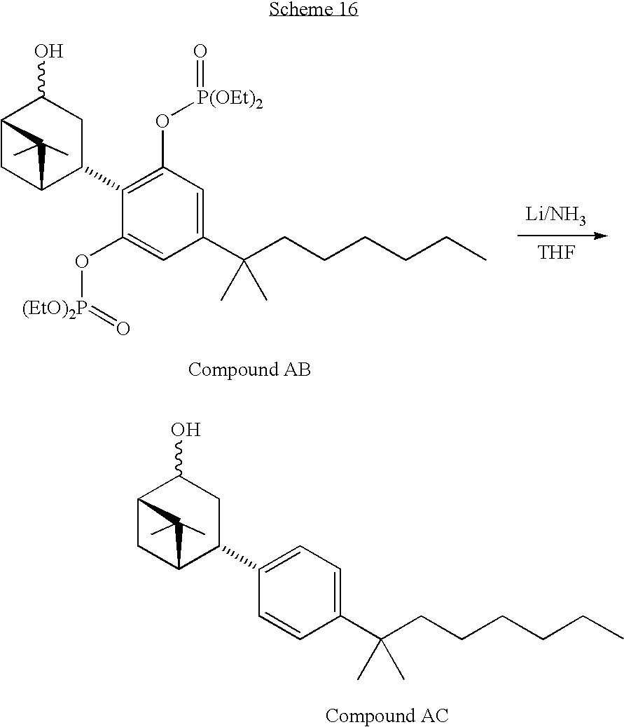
C(C1=CC=C(C2C3CC(C(O)C2)C3(C)C)C=C1)(CCCCCC)(C)C.C(C1=CC(O[P(OEt)2]=O)=C(C2C3CC(C(O)C2)C3(C)C)C(O[(EtO)2P]=O)=C1)(CCCCCC)(C)C.[Li/NH3].[THF]
